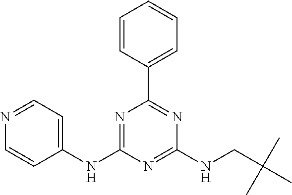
C1=CC(C2=NC(NCC(C)(C)C)=NC(NC3=CC=NC=C3)=N2)=CC=C1
